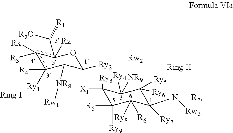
C1([X1]C2([Ry3])C([R5])([Ry9])C([R6])([Ry8])C([Ry7])(N([R7])[Rw3])C([Ry6])([Ry5])C2([NR9][Rw2])[Ry4])([Ry2])C([NR8][Rw1])c([R4])([Ry1])c([R3])([Rx])c(C([R1])[R2O])([Rz])O1
